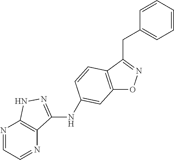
C12=C(C(CC3=CC=CC=C3)=NO1)C=CC(NC1=NNC3=C1N=CC=N3)=C2
